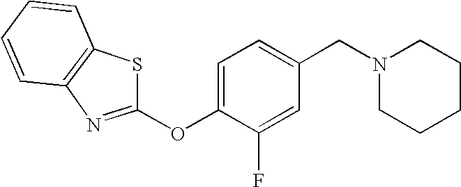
C1(CN2CCCCC2)=CC=C(OC2=NC3=C(C=CC=C3)S2)C(F)=C1
